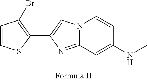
N12C(=NC(C3=C(Br)C=CS3)=C1)C=C(NC)C=C2
